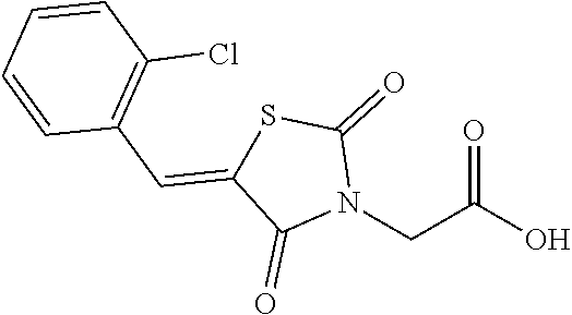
N1(CC(O)=O)C(=O)SC(=CC2=C(Cl)C=CC=C2)C1=O
